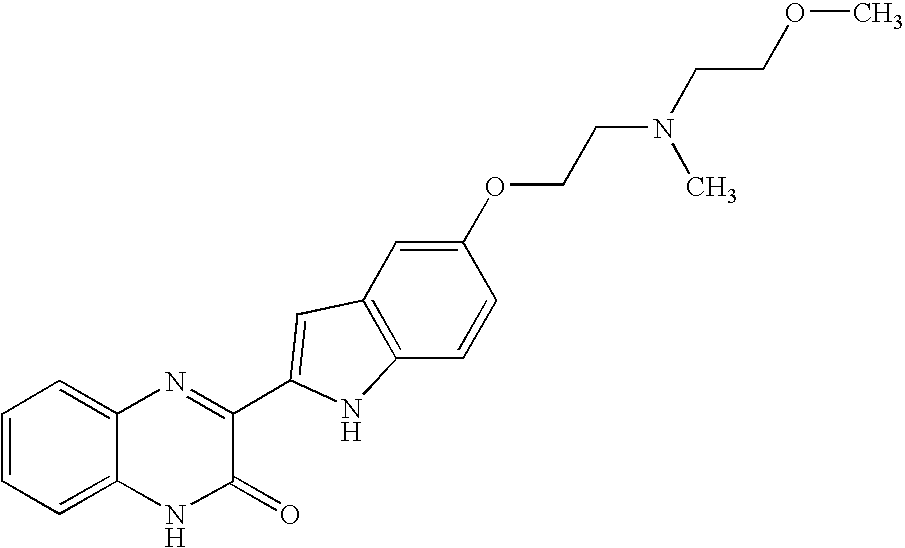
C1=C2C(=CC=C1)N=C(C1=CC3=C(C=CC(OCCN(C)CCOC)=C3)N1)C(=O)N2
